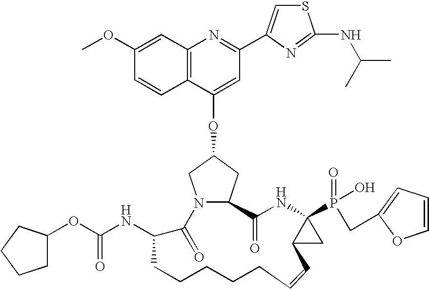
C12=C(C=C(OC)C=C1)N=C(C1=CSC(NC(C)C)=N1)C=C2OC1CN2C(C1)C(=O)NC1(P(=O)(O)CC3=CC=CO3)C(C1)C=CCCCCCC(NC(=O)OC1CCCC1)C2=O
